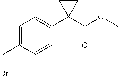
C1=C(CBr)C=CC(C2(C(OC)=O)CC2)=C1
